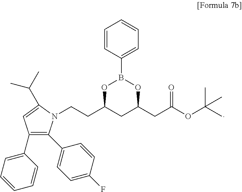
C1(C2=C(C3=CC=C(F)C=C3)N(CCC3CC(CC(OC(C)(C)C)=O)OB(C4=CC=CC=C4)O3)C(C(C)C)=C2)=CC=CC=C1
